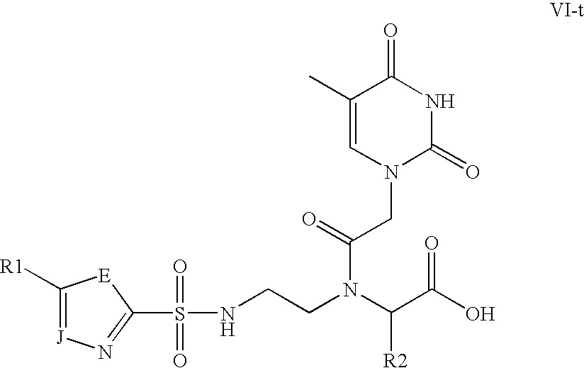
C1([R1])=[J]N=C(S(=O)(=O)NCCN(C(C(O)=O)[R2])C(=O)CN2C(=O)NC(=O)C(C)=C2)[E]1
